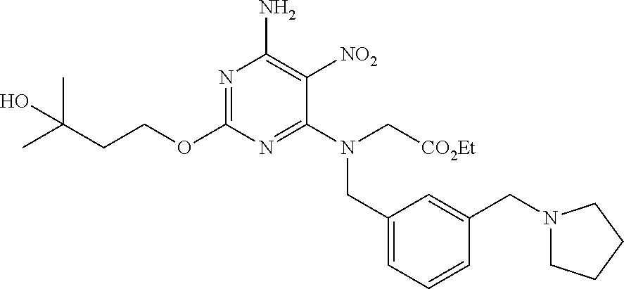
N1=C(OCCC(C)(C)O)N=C(N(C[CO2Et])CC2=CC=CC(CN3CCCC3)=C2)C([NO2])=C1N
